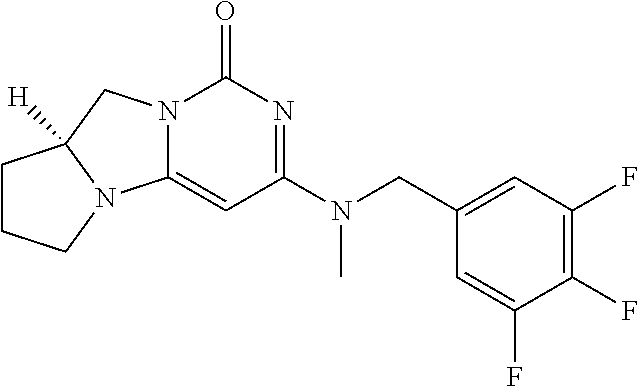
C1=C(CN(C2=NC(=O)N3C(=C2)N2C([H])(C3)CCC2)C)C=C(F)C(F)=C1F
